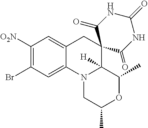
C12=CC(Br)=C([O2N])C=C1CC1(C3([H])N2CC(C)OC3C)C(=O)NC(=O)NC1=O
